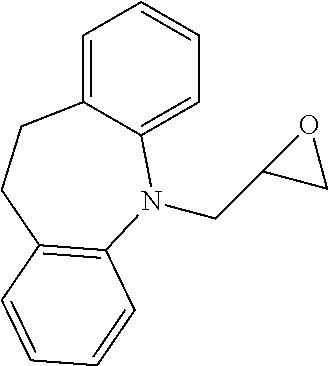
C1=C2C(=CC=C1)N(CC1CO1)C1=C(CC2)C=CC=C1
